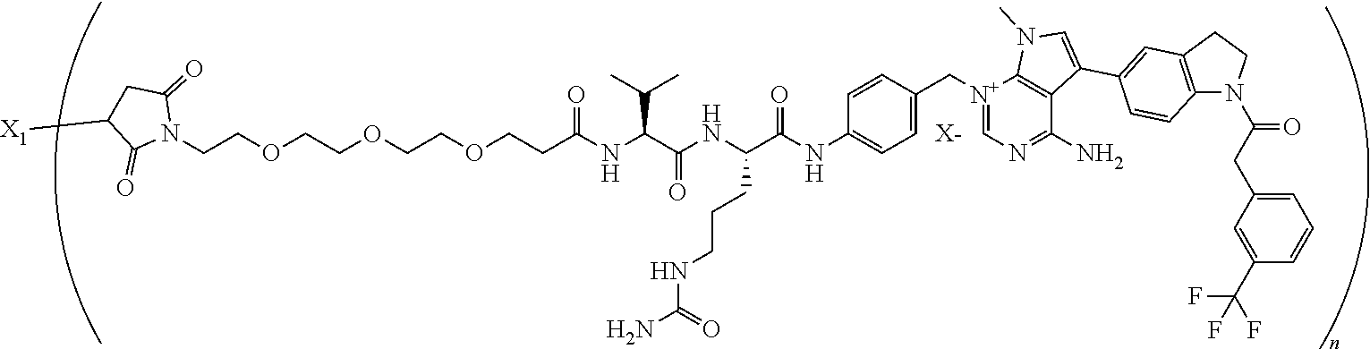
[X-].N1(CCOCCOCCOCCC(NC(C(NC(C(NC2=CC=C(C[N+]3=CN=C(N)C4=C3N(C)C=C4C3=CC4=C(N(C(CC5=CC=CC(C(F)(F)F)=C5)=O)CC4)C=C3)C=C2)=O)CCCNC(=O)N)=O)C(C)C)=O)C(=O)CC([X1])C1=O
